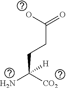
NC([CO2])(CCC(O)=O)[H]
